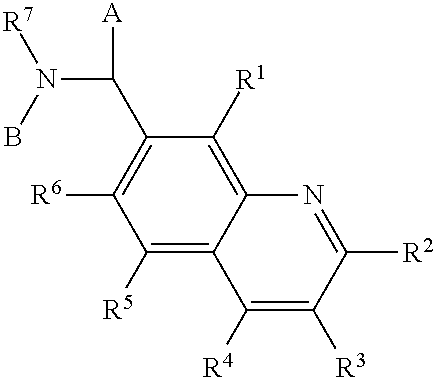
C12=C([R1])C(C(N(B)[R7])[A])=C([R6])C([R5])=C1C([R4])=C([R3])C([R2])=N2
